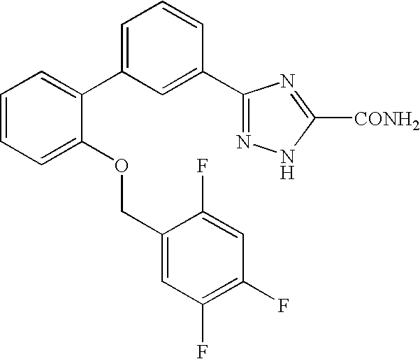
C1=CC=C(OCC2=CC(F)=C(F)C=C2F)C(C2=CC=CC(C3=NNC([CONH2])=N3)=C2)=C1
